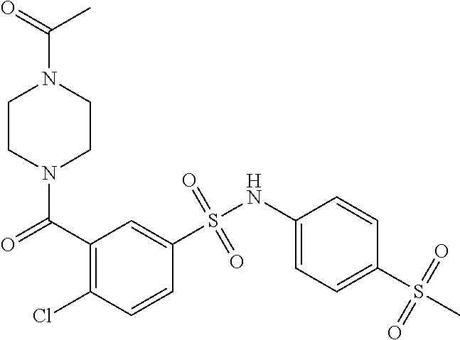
N1(C(=O)C2=C(Cl)C=CC(S(NC3=CC=C(S(C)(=O)=O)C=C3)(=O)=O)=C2)CCN(C(=O)C)CC1
